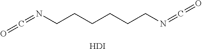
O=C=NCCCCCCN=C=O.[HDI]
